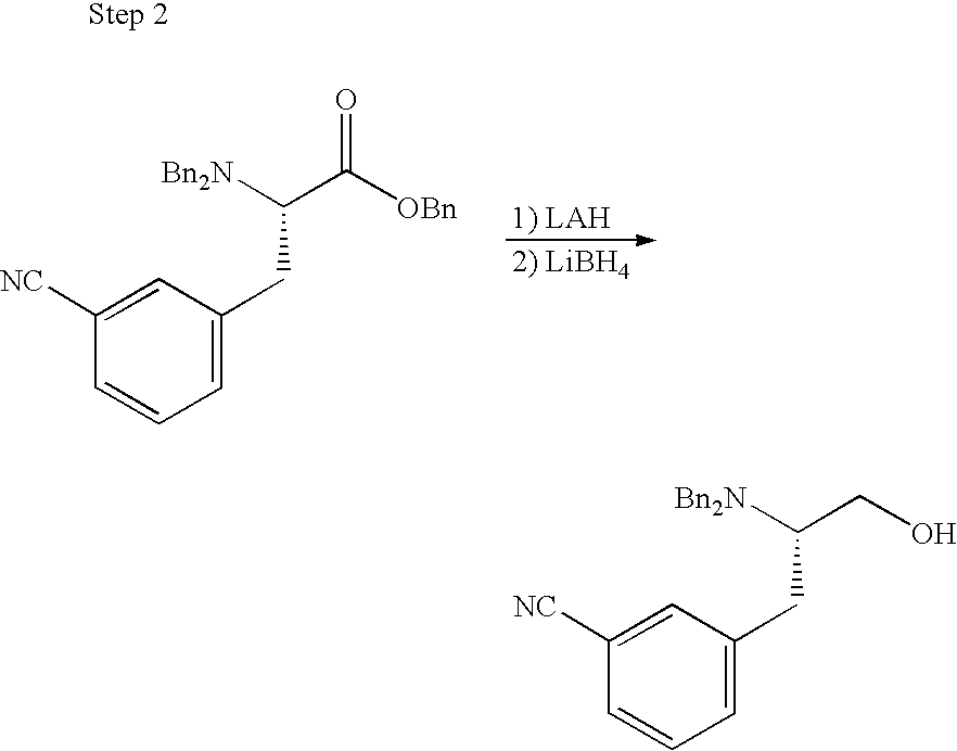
C1=C([NC])C=CC=C1CC(CO)[Bn2N].C1=C([NC])C=CC=C1CC(C([OBn])=O)[Bn2N]
